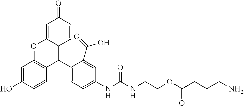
C1=C2C(=C(C3=CC=C(NC(NCCOC(CCCN)=O)=O)C=C3C(=O)O)C3=C(O2)C=C(O)C=C3)C=CC1=O
